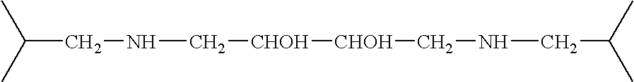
C(CNC[CHOH][CHOH]CNCC(C)C)(C)C
